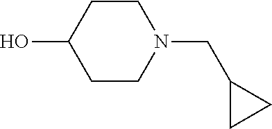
C1CN(CC2CC2)CCC1O
